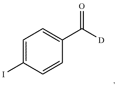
IC1=CC=C(C([D])=O)C=C1
